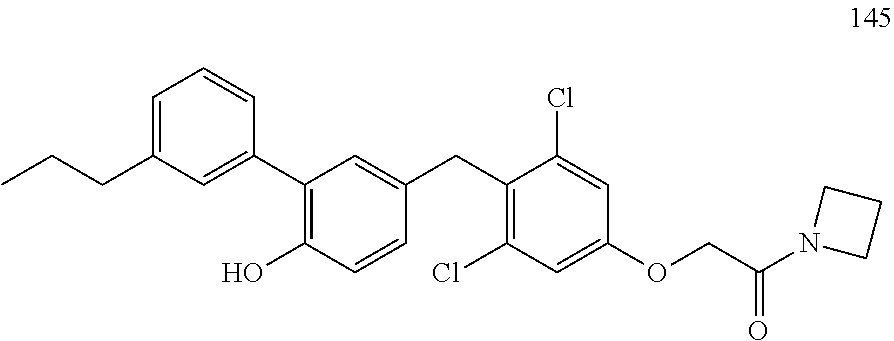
C1(C2=CC(CCC)=CC=C2)=C(O)C=CC(CC2=C(Cl)C=C(OCC(N3CCC3)=O)C=C2Cl)=C1
